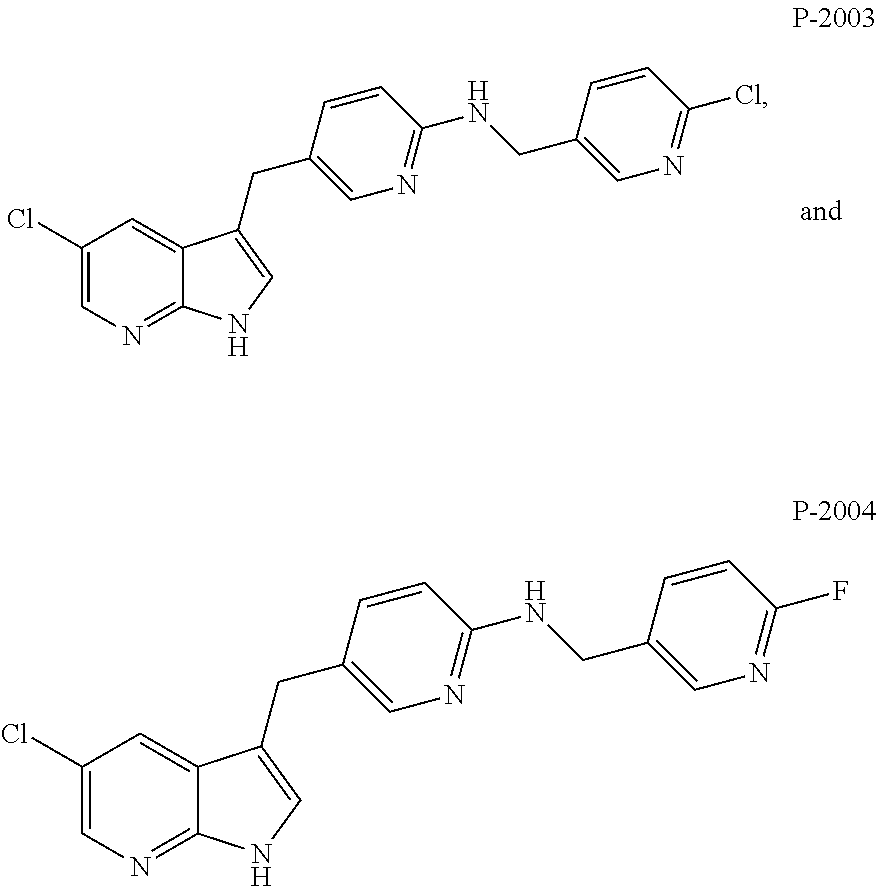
C1(Cl)=CN=C2C(=C1)C(CC1=CN=C(NCC3=CN=C(Cl)C=C3)C=C1)=CN2.C1(Cl)=CN=C2C(=C1)C(CC1=CN=C(NCC3=CN=C(F)C=C3)C=C1)=CN2
